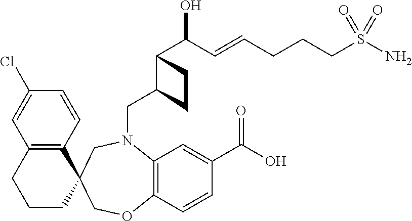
C12=C(C=CC(Cl)=C1)C1(CCC2)CN(CC2C(C(C=CCCCS(N)(=O)=O)O)CC2)C2=C(C=CC(C(O)=O)=C2)OC1
